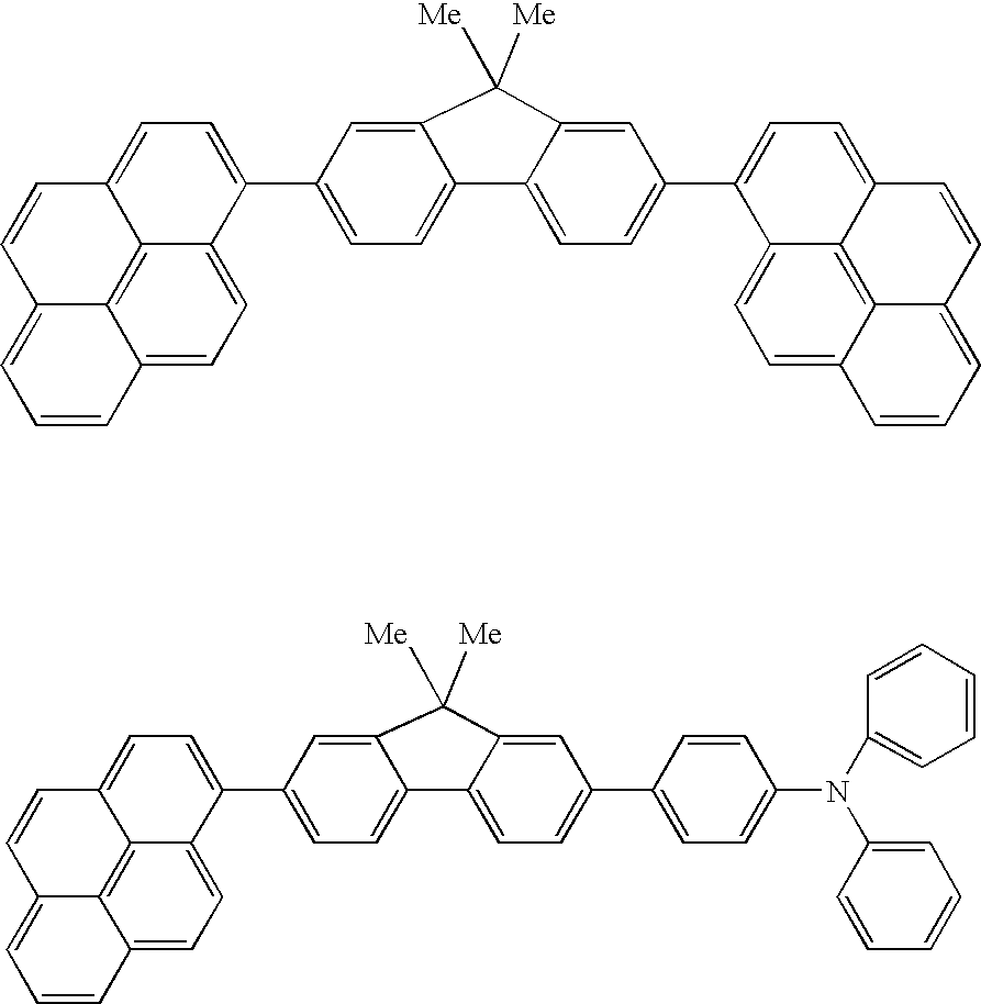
C1=CC2=CC=C3C4=C2C(=C1)C=CC4=CC=C3C1=CC=C2C(=C1)C([Me])([Me])C1=CC(C3=CC=C4C5=C6C(=CC=C35)C=CC=C6C=C4)=CC=C21.C12=CC=CC3=CC=C4C(=C13)C(=CC=C4C1=CC=C3C(=C1)C([Me])([Me])C1=CC(C4=CC=C(N(C5=CC=CC=C5)C5=CC=CC=C5)C=C4)=CC=C31)C=C2
